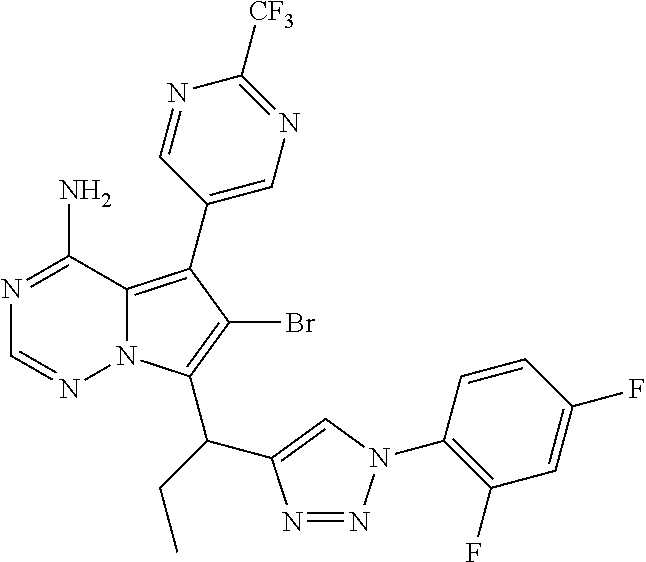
C1(C2=C3N(C(C(C4=CN(C5=C(F)C=C(F)C=C5)N=N4)CC)=C2Br)N=CN=C3N)=CN=C([CF3])N=C1
